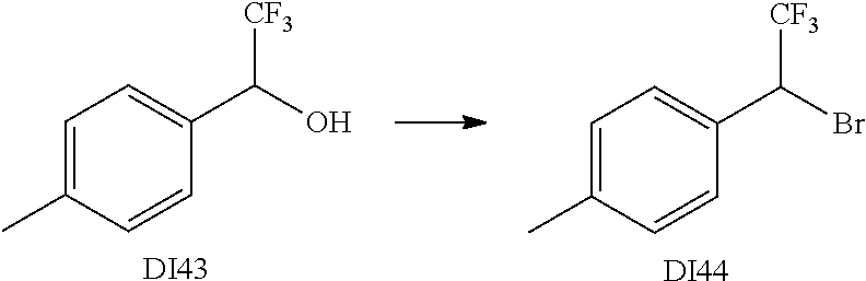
C1=C(C)C=CC(C(O)[CF3])=C1.[DI43].C1=C(C)C=CC(C(Br)[CF3])=C1.[DI44]
